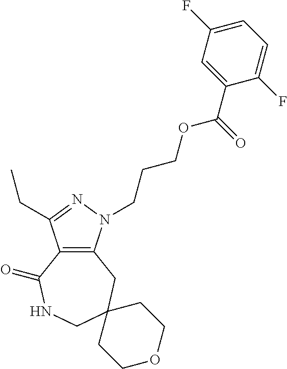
C12=C(N(CCCOC(C3=CC(F)=CC=C3F)=O)N=C1CC)CC1(CNC2=O)CCOCC1
